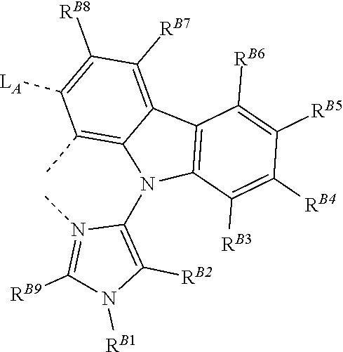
C1(N2C3=C(C)C([LA])=C([RB8])C([RB7])=C3C3=C2C([RB3])=C([RB4])C([RB5])=C3[RB6])=C([RB2])N([RB1])C([RB9])=N1C
